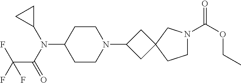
C1CN(C2CC3(C2)CCN(C(OCC)=O)C3)CCC1N(C(=O)C(F)(F)F)C1CC1
